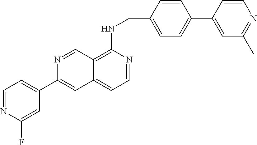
C12=C(NCC3=CC=C(C4=CC(C)=NC=C4)C=C3)N=CC=C1C=C(C1=CC=NC(F)=C1)N=C2
